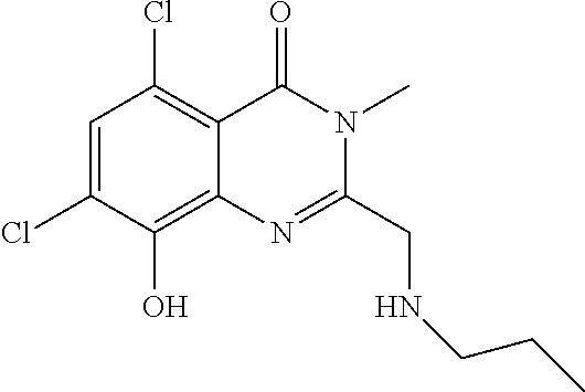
C1=C(Cl)C(O)=C2C(=C1Cl)C(=O)N(C)C(CNCCC)=N2
